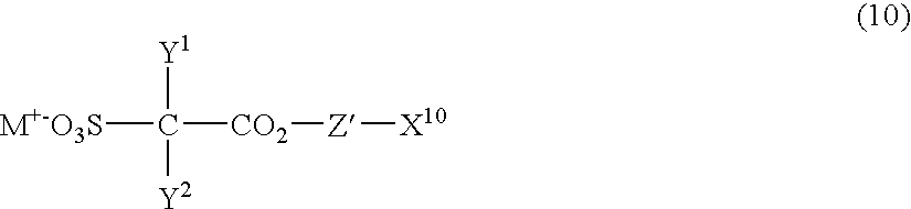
[M+-O3S]C([Y1])([Y2])[CO2][Z][X10]
